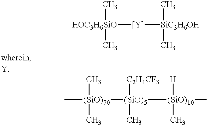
[HOC3H6SiO]([Y][SiC3H6OH](C)C)(C)C.C[(SiO)70]([(SiO)5]([(SiO)10]([H])(C)C)(C)[C2H4CF3])(C)C
